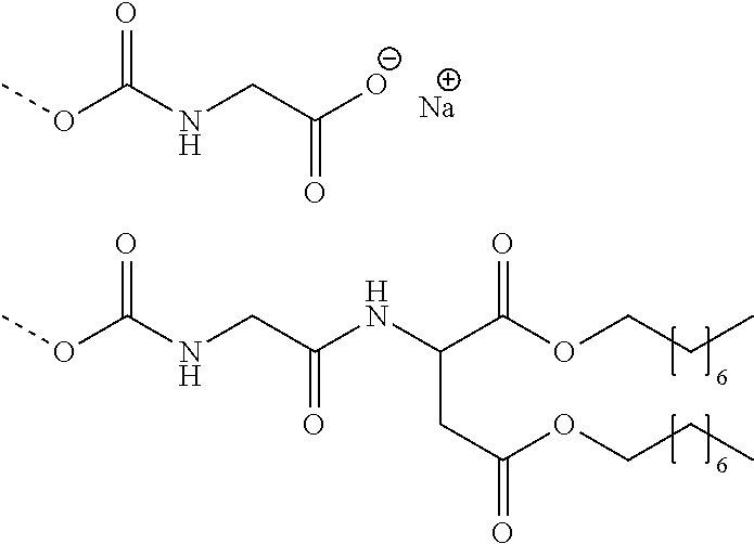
COC(NCC([O-])=O)=O.[Na].COC(NCC(NC(C(OCCC)=O)CC(=O)OCCC)=O)=O
